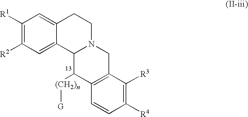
C1([R1])=C([R2])C=C2C(=C1)CCN1C2C([(CH2)n][G])C2=C(C1)C([R3])=C([R4])C=C2
